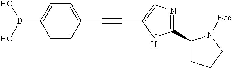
C1=CC(C#CC2=CN=C(C3CCCN3[Boc])N2)=CC=C1B(O)O
